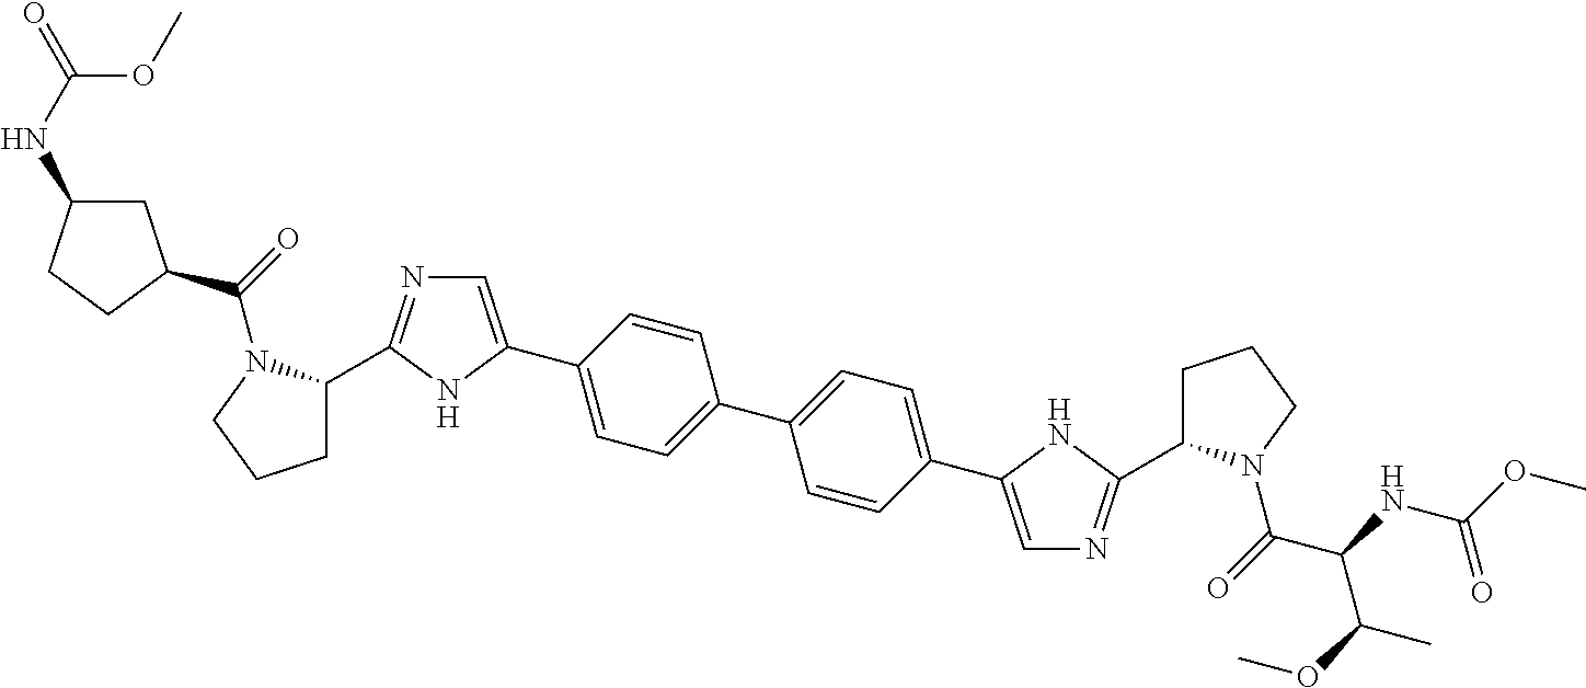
C1=C(C2=CC=C(C3=CC=C(C4=CN=C(C5CCCN5C(=O)C5CC(NC(=O)OC)CC5)N4)C=C3)C=C2)NC(C2CCCN2C(=O)C(C(OC)C)NC(OC)=O)=N1
